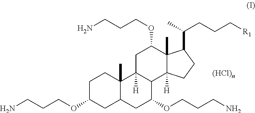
C1C(OCCCN)CC2C(C)(C1)C1([H])C(C(OCCCN)C2)C2([H])C(C)(C(OCCCN)C1)C(C(C)CCC[R1])CC2
